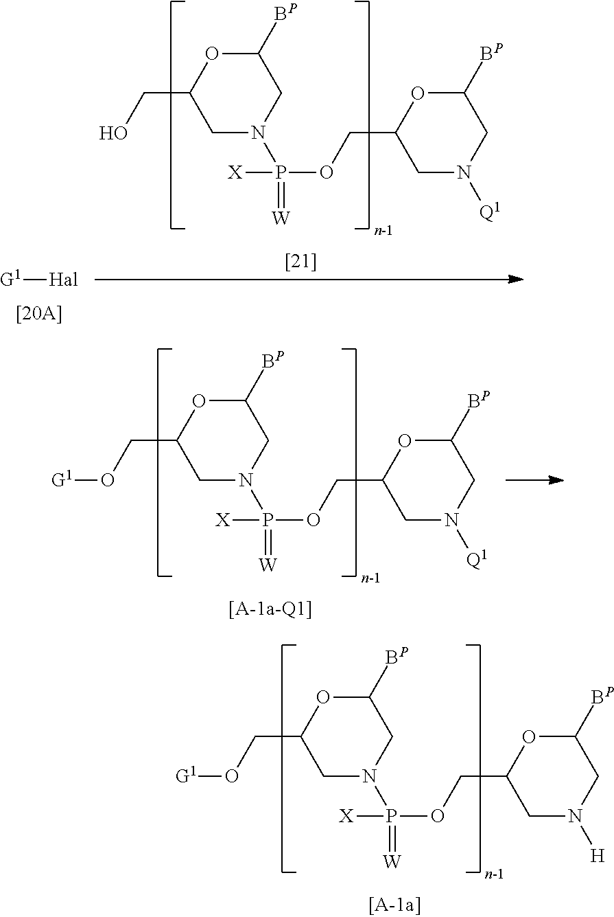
OCC1CN(P(OCC2CN([Q1])CC([BP])O2)([X])=[W])CC([BP])O1.[G1][Hal].O(CC1CN(P(OCC2CN([Q1])CC([BP])O2)([X])=[W])CC([BP])O1)[G1].O(CC1CN(P(OCC2CN([H])CC([BP])O2)([X])=[W])CC([BP])O1)[G1]
